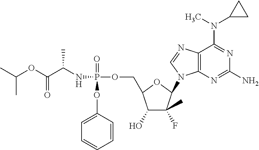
CC(OC(C(NP(OCC1C(O)C(F)(C)C(N2C3=C(C(N(C)C4CC4)=NC(N)=N3)N=C2)O1)(OC1=CC=CC=C1)=O)C)=O)C
